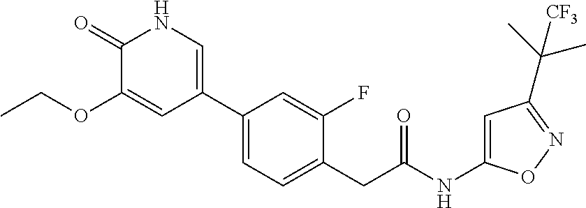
C1=C(NC(CC2=CC=C(C3=CNC(=O)C(OCC)=C3)C=C2F)=O)ON=C1C(C)(C)[CF3]
